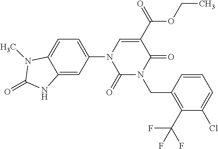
C1(=O)N(CC2=C(C(F)(F)F)C(Cl)=CC=C2)C(=O)C(C(OCC)=O)=CN1C1=CC=C2C(=C1)NC(=O)N2C
